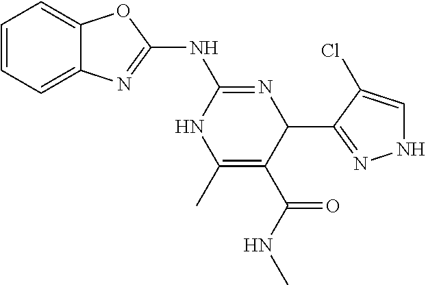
C1=CC=C2C(=C1)N=C(NC1=NC(C3=NNC=C3Cl)C(C(=O)NC)=C(C)N1)O2
